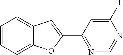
C1=CC=C2C(=C1)C=C(C1=NC=NC(I)=C1)O2
